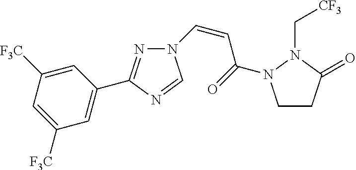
N1=C(C2=CC([F3C])=CC([F3C])=C2)N=CN1C=CC(=O)N1CCC(=O)N1C[CF3]
